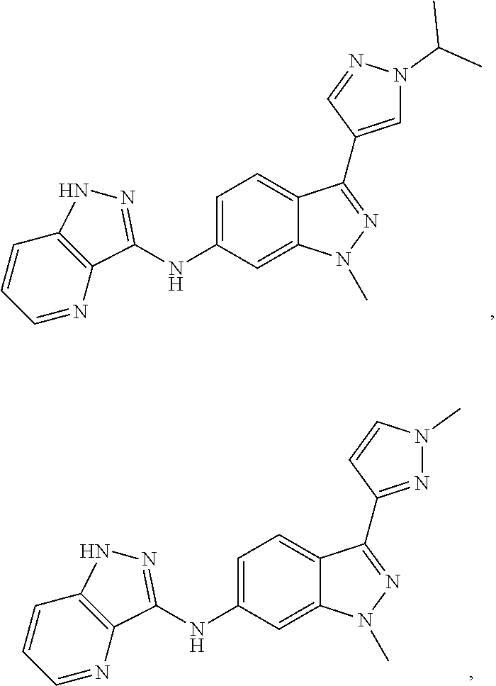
C1=NC2=C(C=C1)NN=C2NC1=CC=C2C(=C1)N(C)N=C2C1=CN(C(C)C)N=C1.C1=NC2=C(C=C1)NN=C2NC1=CC=C2C(=C1)N(C)N=C2C1=NN(C)C=C1
